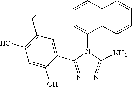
N1=C(C2=CC(CC)=C(O)C=C2O)N(C2=CC=CC3=C2C=CC=C3)C(N)=N1
